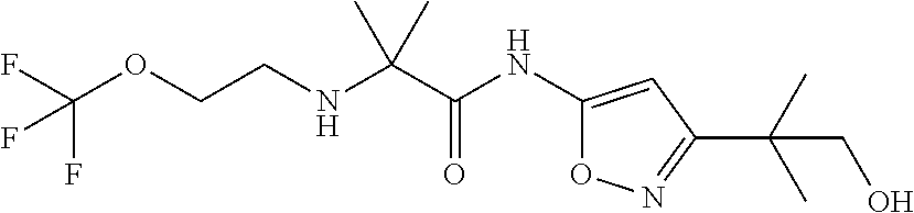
C(NCCOC(F)(F)F)(C(=O)NC1=CC(C(C)(C)CO)=NO1)(C)C
